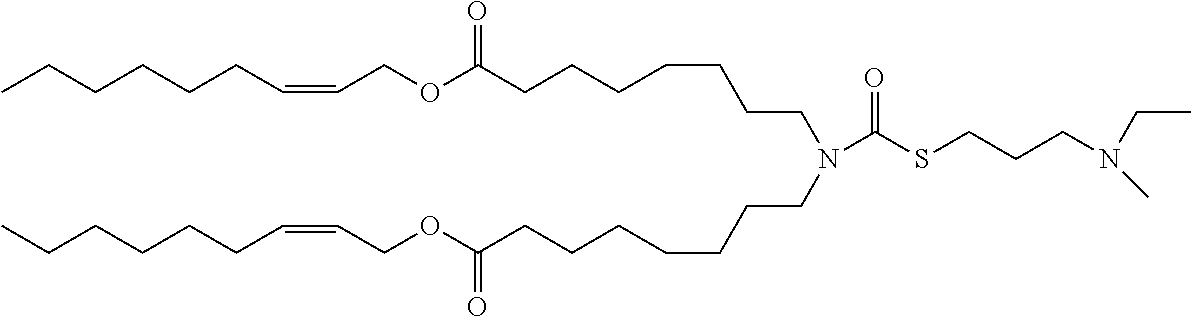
CCCCCCC=CCOC(CCCCCCCN(CCCCCCCC(OCC=CCCCCCC)=O)C(SCCCN(C)CC)=O)=O
